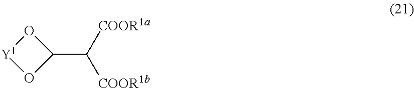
[COOR1a]C(C1O[Y1]O1)[COOR1b]
